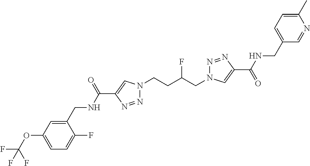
C1(C(NCC2=CC(OC(F)(F)F)=CC=C2F)=O)=CN(CCC(CN2N=NC(C(=O)NCC3=CC=C(C)N=C3)=C2)F)N=N1
